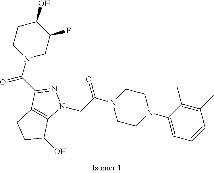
C(C(N1CCN(C2=CC=CC(C)=C2C)CC1)=O)N1C2=C(C(C(N3CC(F)C(O)CC3)=O)=N1)CCC2O
